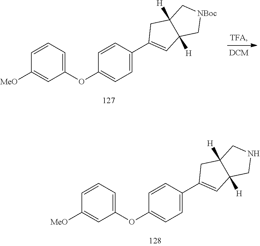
C1(C2=CC=C(OC3=CC=CC([MeO])=C3)C=C2)=CC2([H])C([H])(C1)C[NBoc]C2.C1(C2=CC=C(OC3=CC=CC([MeO])=C3)C=C2)=CC2([H])C([H])(C1)CNC2
